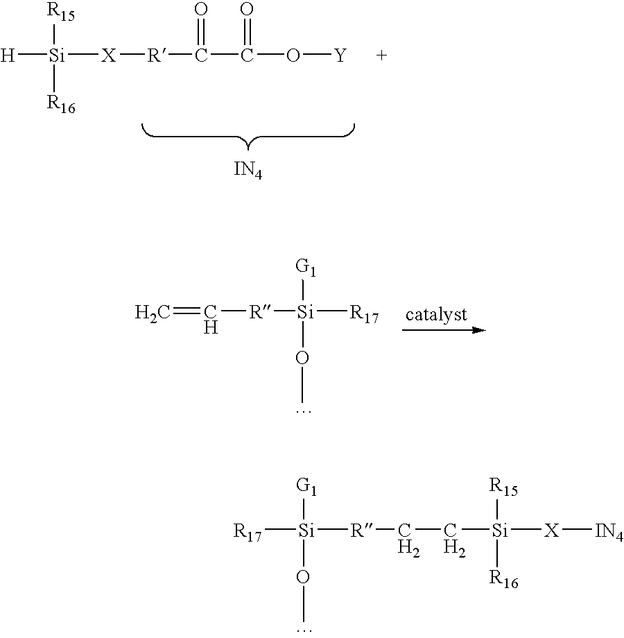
[H][Si]([X][R]C(C(O[Y])=O)=O)([R15])[R16].[IN4].C=C[R][Si]([R17])([G1])OC.[R17][Si]([R]CC[Si]([X][IN4])([R15])[R16])([G1])OC
